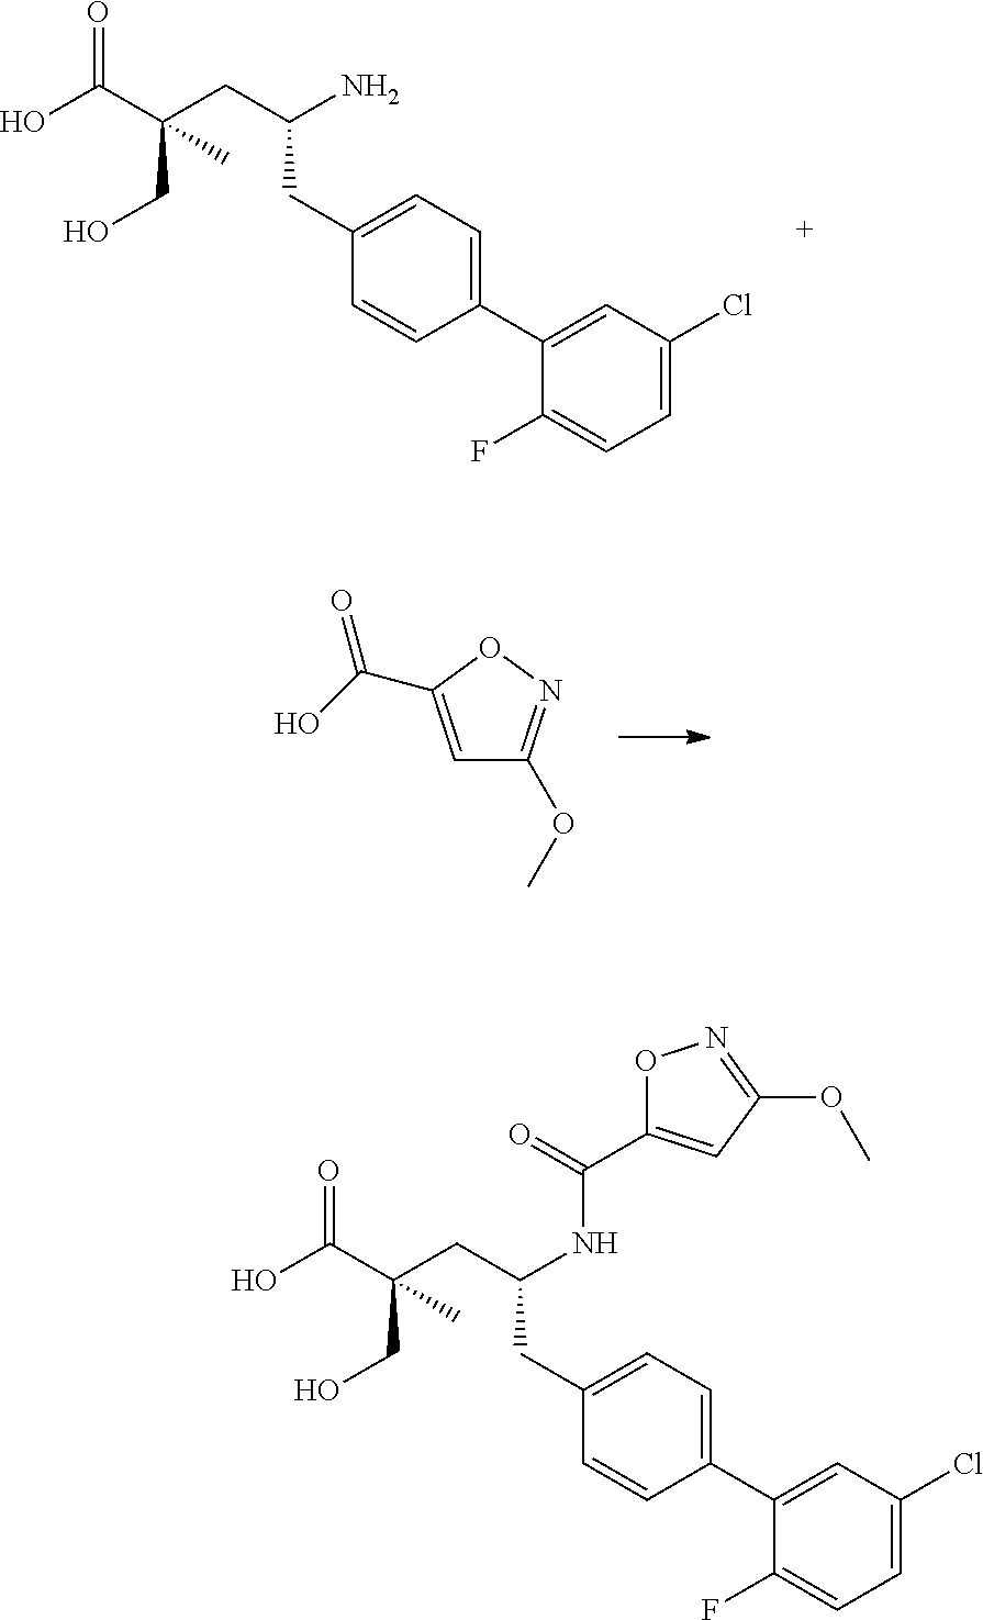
C1(F)=CC=C(Cl)C=C1C1=CC=C(CC(CC(C(O)=O)(CO)C)N)C=C1.C1=C(C(O)=O)ON=C1OC.N(C(C1=CC(OC)=NO1)=O)C(CC1=CC=C(C2=CC(Cl)=CC=C2F)C=C1)CC(C(O)=O)(CO)C
